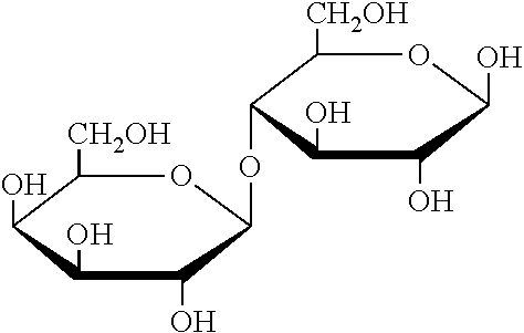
C1([CH2OH])C(O)C(O)C(O)C(OC2C([CH2OH])OC(O)C(O)C2O)O1
